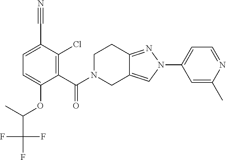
N1=CC=C(N2N=C3C(=C2)CN(C(=O)C2=C(Cl)C(C#N)=CC=C2OC(C(F)(F)F)C)CC3)C=C1C
